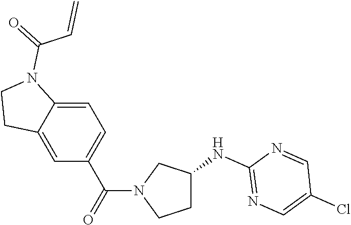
C1=C2C(=CC=C1C(=O)N1CCC(NC3=NC=C(Cl)C=N3)C1)N(C(=O)C=C)CC2
